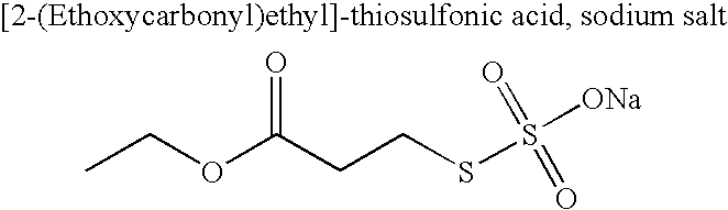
CCOC(CCSS([ONa])(=O)=O)=O
